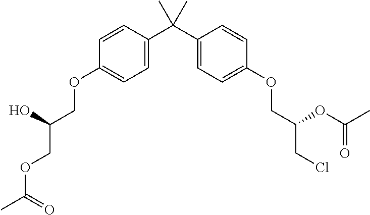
C1=C(C(C2=CC=C(OCC(CCl)OC(C)=O)C=C2)(C)C)C=CC(OCC(COC(C)=O)O)=C1
